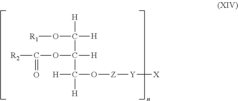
O(C([H])([H])C([H])(C([H])(O[Z][Y][X])[H])OC(=O)[R2])[R1]
